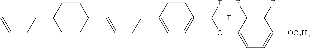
O(C(C1=CC=C(CCC=CC2CCC(CCC=C)CC2)C=C1)(F)F)C1=CC=C([OC2H5])C(F)=C1F
